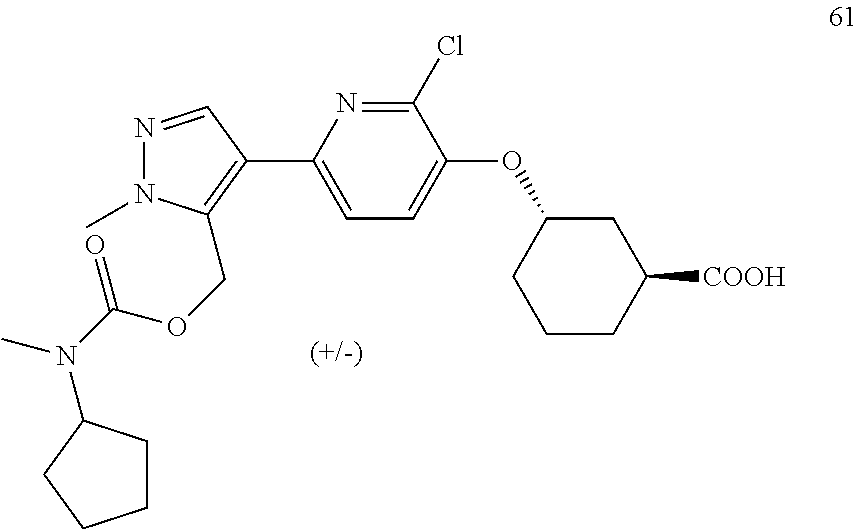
C1(Cl)=NC(C2=C(COC(N(C)C3CCCC3)=O)N(C)N=C2)=CC=C1OC1CCCC([COOH])C1
